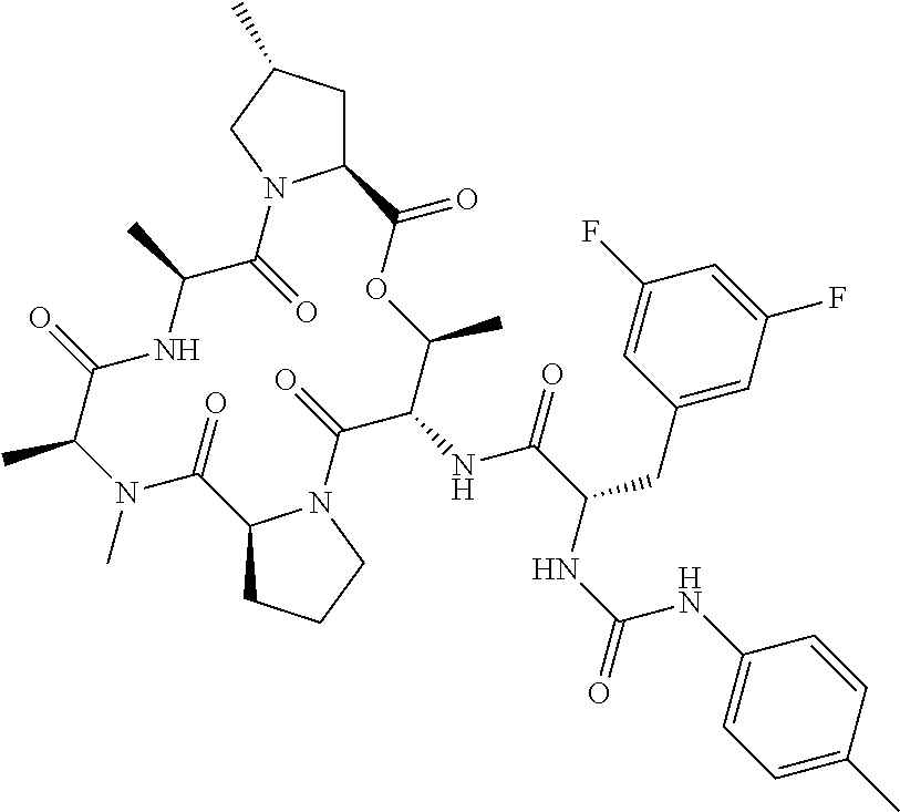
C12CC(C)CN1C(=O)C(C)NC(=O)C(C)N(C)C(=O)C1CCCN1C(=O)C(NC(=O)C(CC1=CC(F)=CC(F)=C1)NC(=O)NC1=CC=C(C)C=C1)C(C)OC2=O
